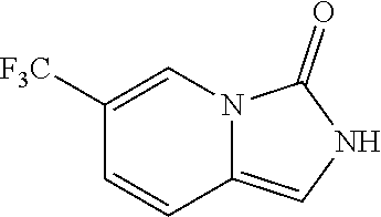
C1([F3C])=CN2C(=CNC2=O)C=C1
